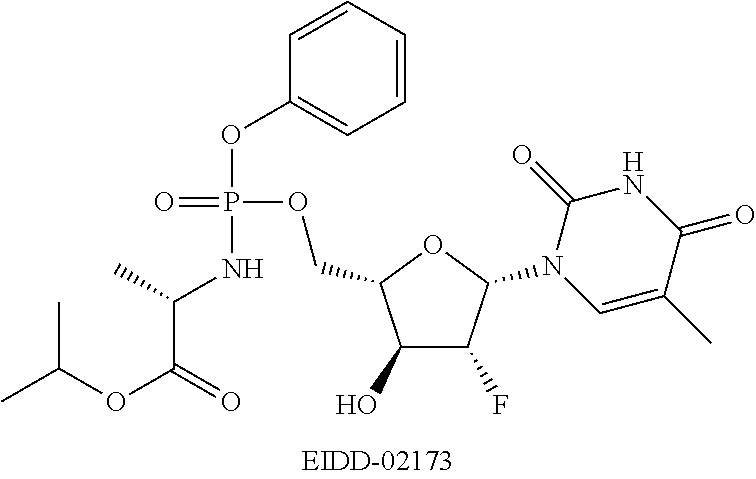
C1=CC=CC(OP(NC(C)C(=O)OC(C)C)(OCC2C(O)C(F)C(N3C=C(C)C(=O)NC3=O)O2)=O)=C1
